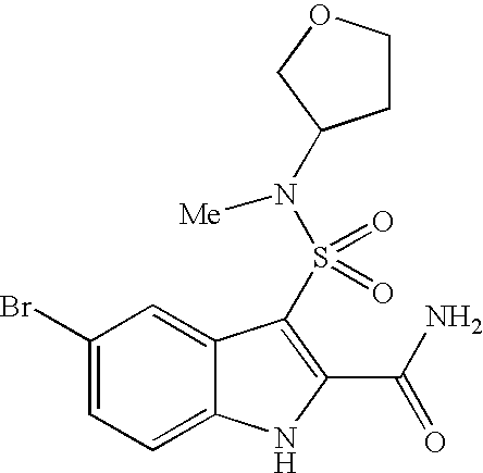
C1(Br)=CC=C2C(=C1)C(S(=O)(=O)N([Me])C1CCOC1)=C(C(N)=O)N2
